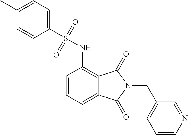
C1=CN=CC(CN2C(=O)C3=C(NS(=O)(=O)C4=CC=C(C)C=C4)C=CC=C3C2=O)=C1
